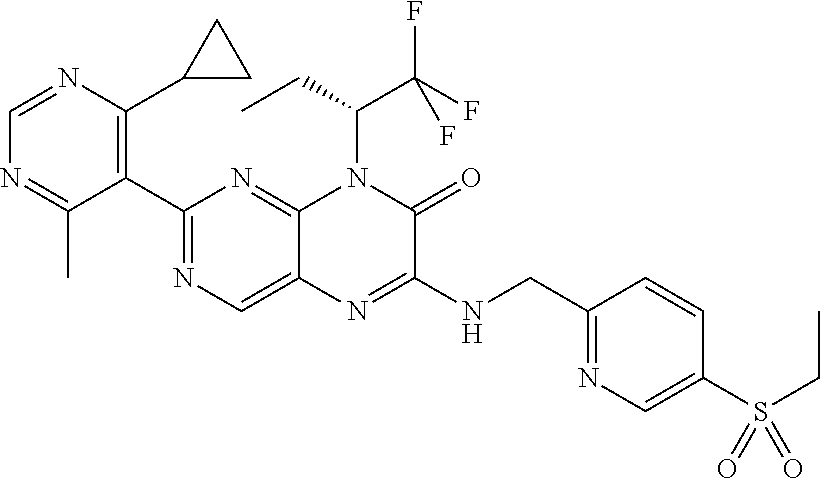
C1=NC(C2CC2)=C(C2=NC=C3C(=N2)N(C(CC)C(F)(F)F)C(=O)C(NCC2=NC=C(S(CC)(=O)=O)C=C2)=N3)C(C)=N1
